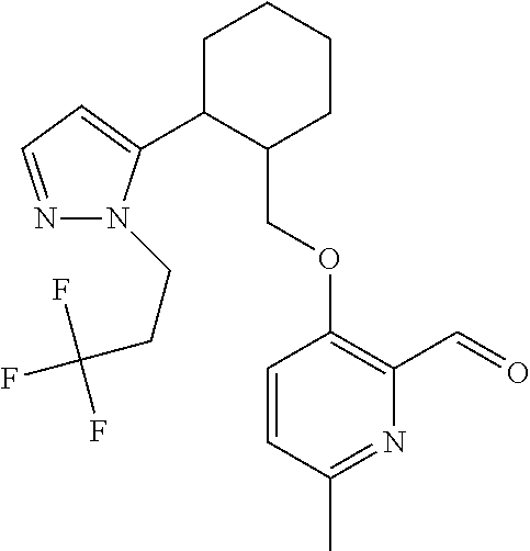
C1C(C2=CC=NN2CCC(F)(F)F)C(COC2=C(C=O)N=C(C)C=C2)CCC1
